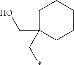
C1C(CO)(C*)CCCC1
